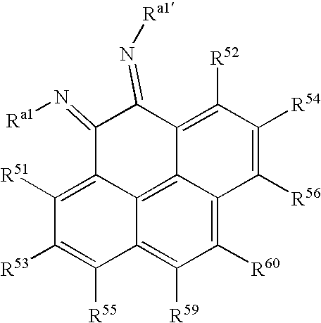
C1(=N[Ra1])C2=C([R51])C([R53])=C([R55])C3=C([R59])C([R60])=C4C(=C23)C(=C([R52])C([R54])=C4[R56])C1=N[Ra1]
